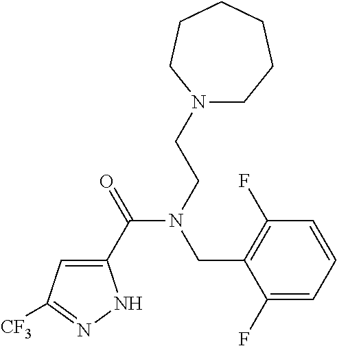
C1(C(=O)N(CCN2CCCCCC2)CC2=C(F)C=CC=C2F)=CC([CF3])=NN1
